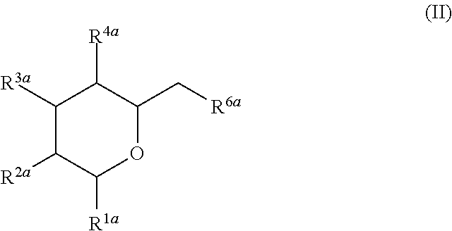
C1([R3a])C([R2a])C([R1a])OC(C[R6a])C1[R4a]
